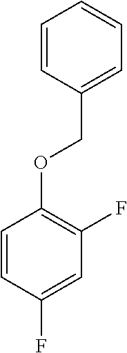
C1=CC(F)=CC(F)=C1OCC1=CC=CC=C1
